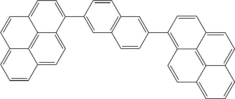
C12=C3C4=CC=CC3=CC=C1C(C1=CC3=C(C=C1)C=C(C1=C5C6=C7C(=CC=C6C=C1)C=CC=C7C=C5)C=C3)=CC=C2C=C4
